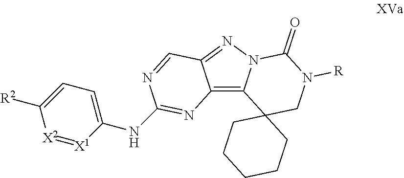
C12=C3N(N=C1C=NC(NC1=CC=C([R2])[X2]=[X1]1)=N2)C(=O)N([R])CC31CCCCC1
